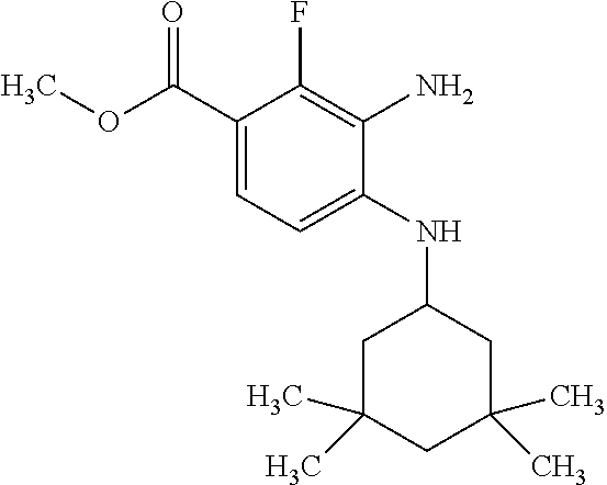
C1(C(OC)=O)=CC=C(NC2CC(C)(C)CC(C)(C)C2)C(N)=C1F
